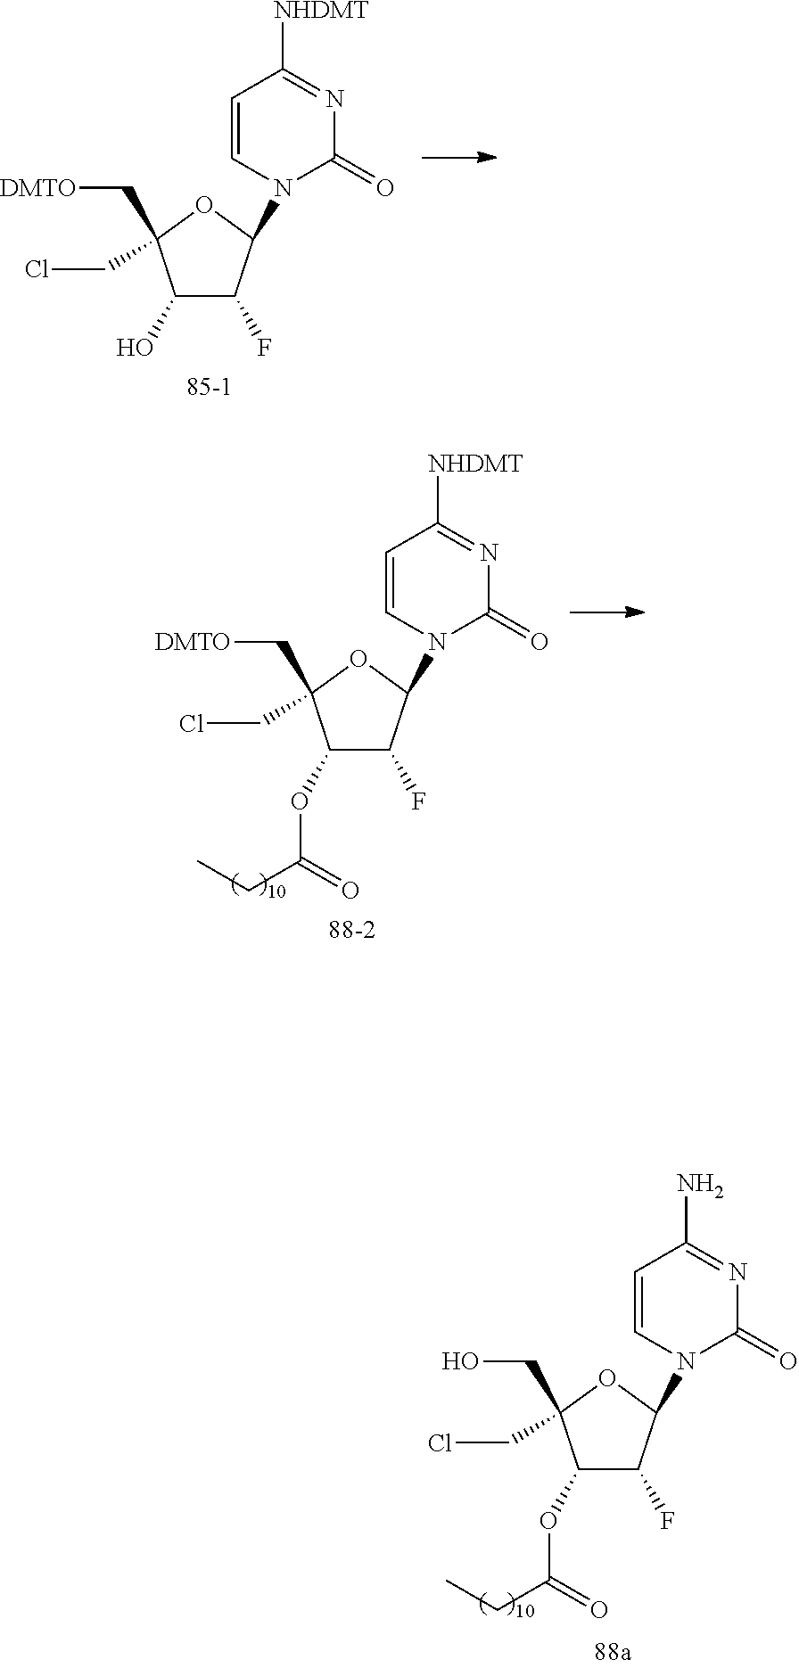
C1(O)C(F)C(N2C=CC([NHDMT])=NC2=O)OC1(C[DMTO])CCl.C1(OC(CC)=O)C(F)C(N2C=CC([NHDMT])=NC2=O)OC1(C[DMTO])CCl.C1(OC(CC)=O)C(F)C(N2C=CC(N)=NC2=O)OC1(CO)CCl
